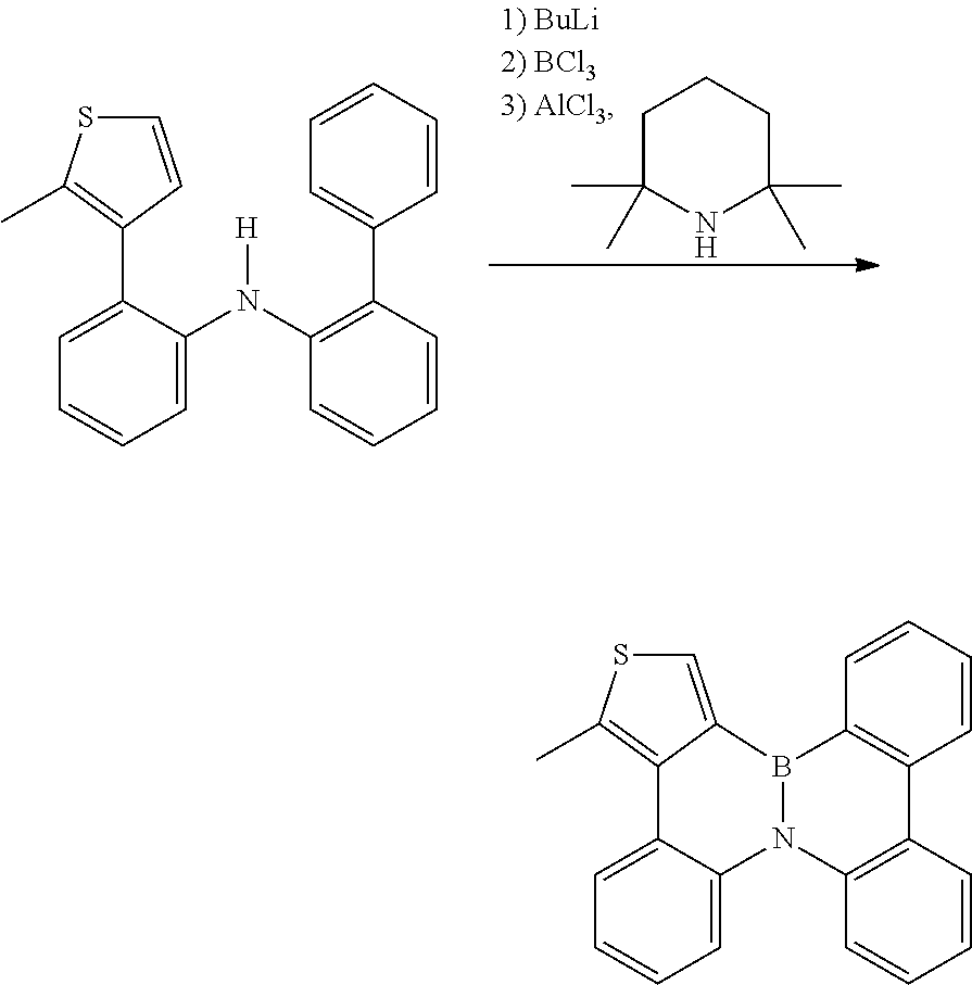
C1C(C)(C)NC(C)(C)CC1.C1=C(C2=C(C)SC=C2)C(N(C2=C(C3=CC=CC=C3)C=CC=C2)[H])=CC=C1.C1=C2C(=CC=C1)N1C3=C(C=CC=C3)C3=C(B1C1=CSC(C)=C21)C=CC=C3
